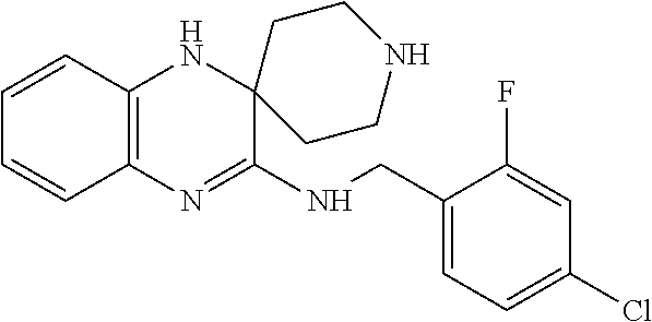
C12=C(N=C(NCC3=CC=C(Cl)C=C3F)C3(N1)CCNCC3)C=CC=C2
